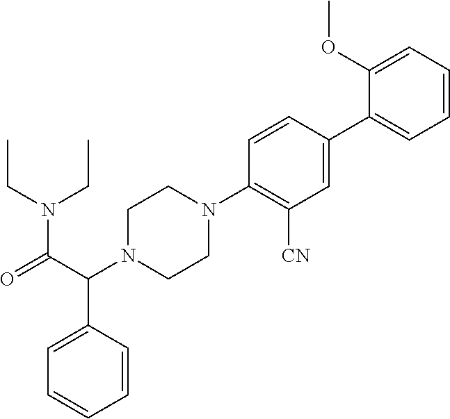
CCN(C(C(N1CCN(C2=C([CN])C=C(C3=CC=CC=C3OC)C=C2)CC1)C1=CC=CC=C1)=O)CC
